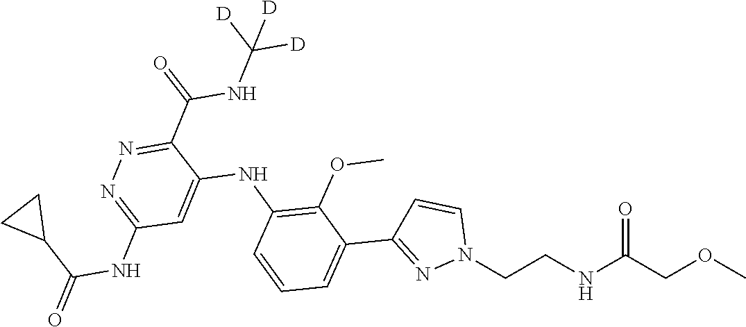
COCC(NCCN1C=CC(C2=CC=CC(NC3=CC(NC(C4CC4)=O)=NN=C3C(NC([D])([D])[D])=O)=C2OC)=N1)=O
